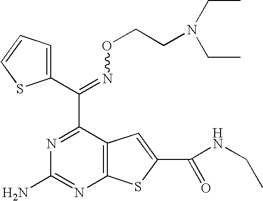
C(=NOCCN(CC)CC)(C1=NC(N)=NC2=C1C=C(C(NCC)=O)S2)C1=CC=CS1
